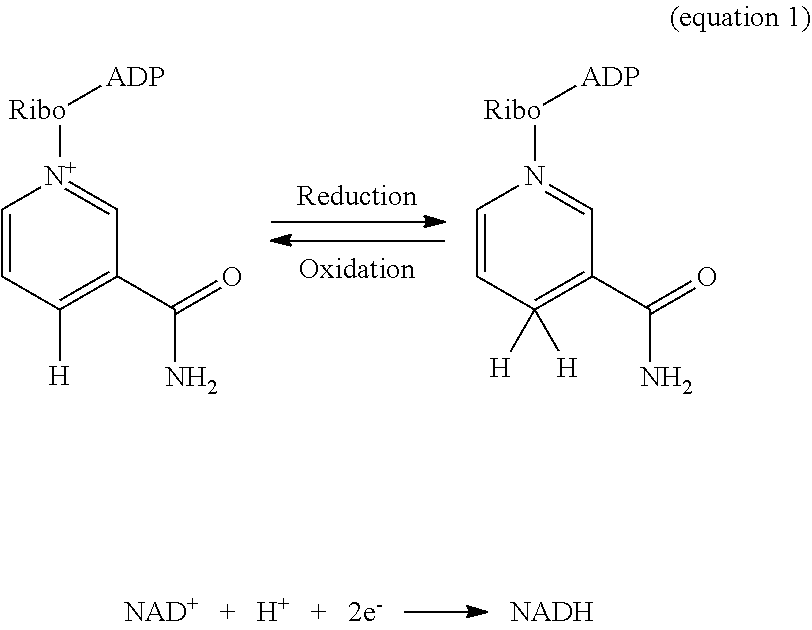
[NAD+].[H].[2e-].[NADH].C1=CC([H])=C(C(=O)N)C=[N+]1[Ribo][ADP].C1=CC([H])([H])=C(C(=O)N)C=N1[Ribo][ADP]
